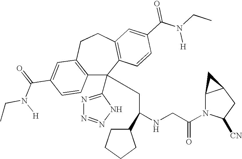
C1(C(=O)N(CC)[H])=CC2=C(C=C1)C(C1=NN=NN1)(CC(NCC(N1C([CN])CC3C1C3)=O)C1CCCC1)C1=C(CC2)C=C(C(N(CC)[H])=O)C=C1
